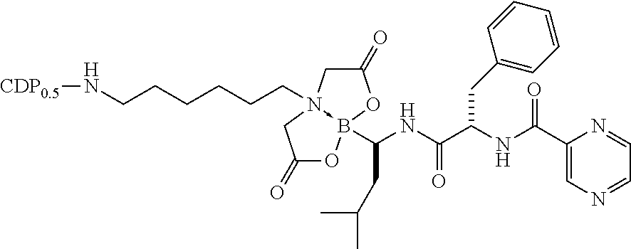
C(CCCCCN[CDP0.5])N12->B(C(NC(C(NC(C3=CN=CC=N3)=O)CC3=CC=CC=C3)=O)CC(C)C)(OC(=O)C1)OC(=O)C2
